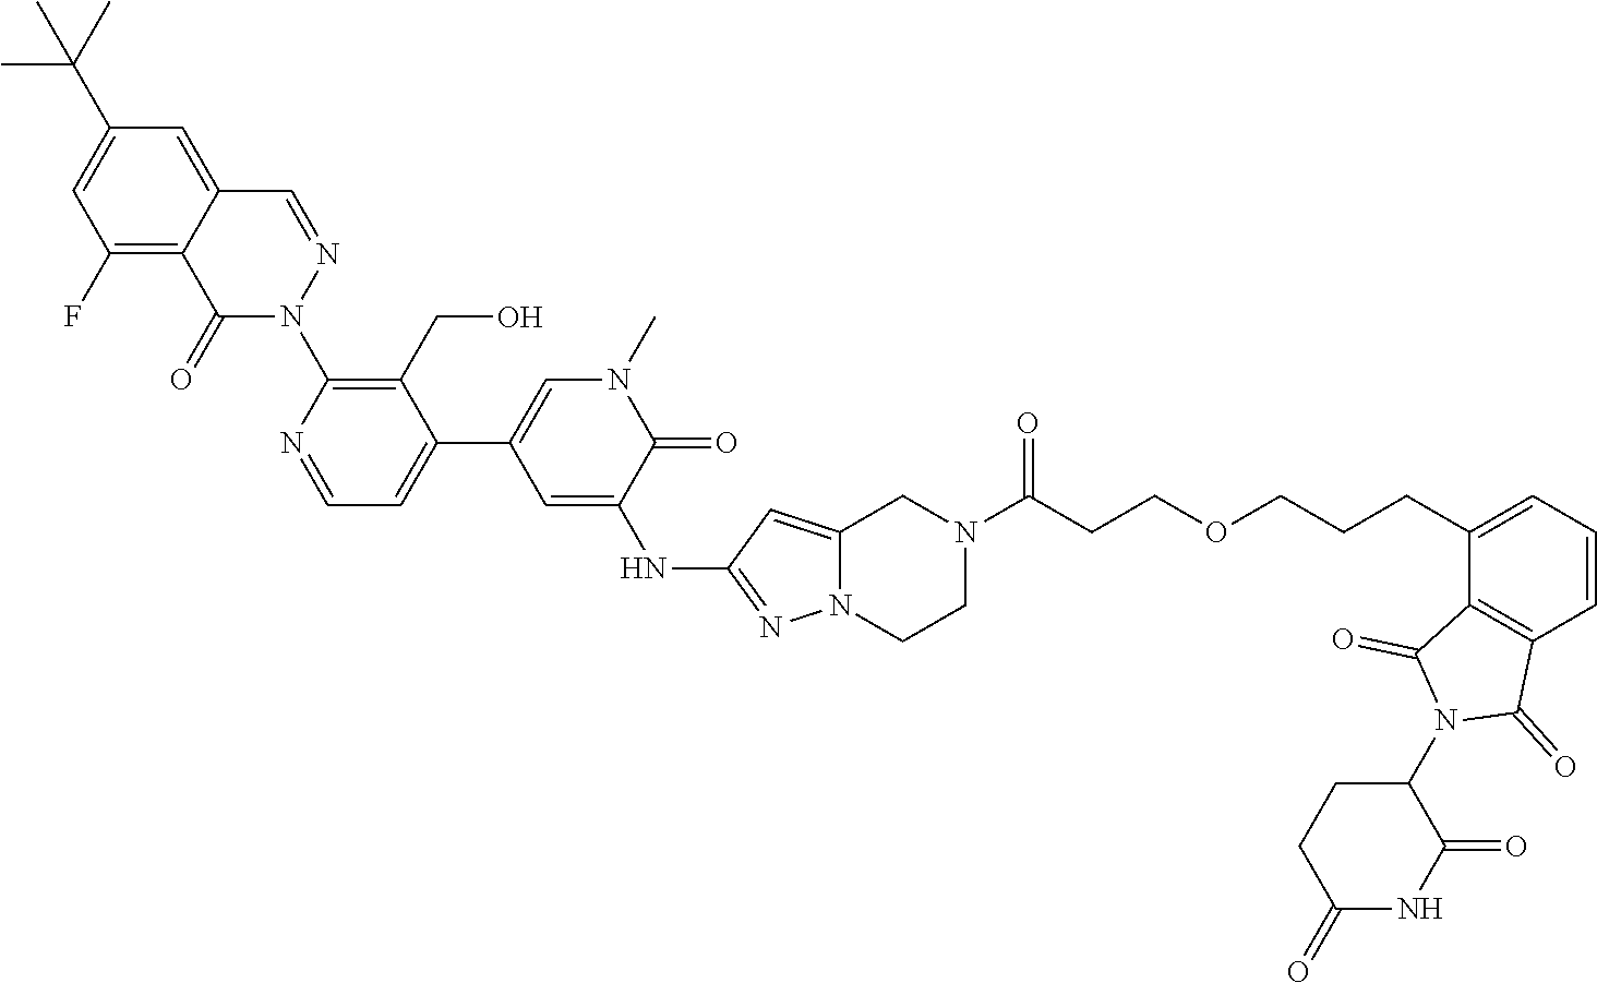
CC(C1=CC(F)=C2C(=C1)C=NN(C1=C(CO)C(C3=CN(C)C(=O)C(NC4=NN5C(=C4)CN(C(CCOCCCC4=CC=CC6=C4C(=O)N(C4C(=O)NC(=O)CC4)C6=O)=O)CC5)=C3)=CC=N1)C2=O)(C)C
